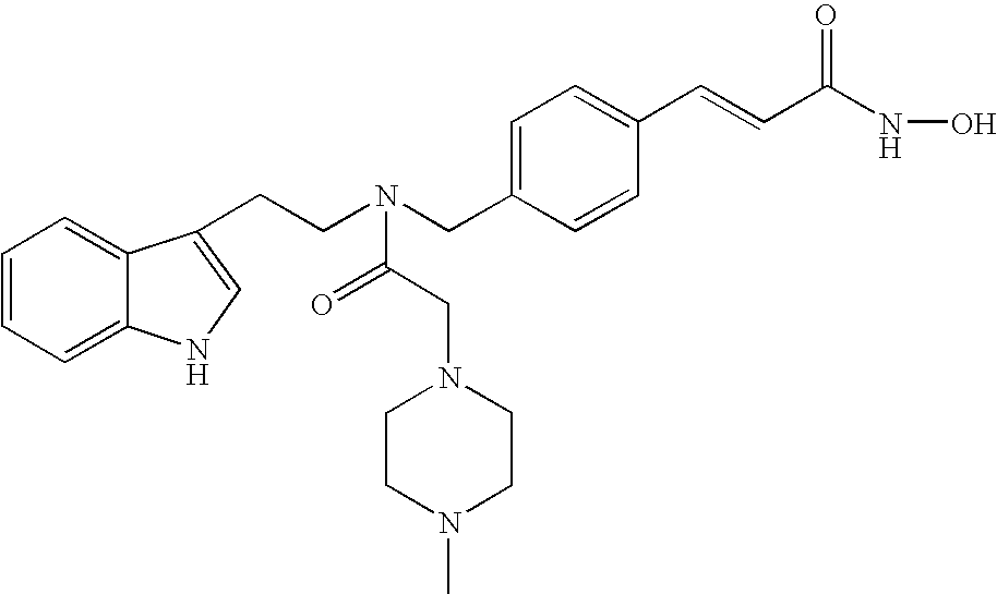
C1=CC=C2C(=C1)C(CCN(CC1=CC=C(C=CC(NO)=O)C=C1)C(CN1CCN(C)CC1)=O)=CN2
